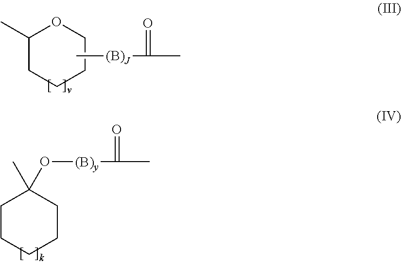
C1(C)CCCCO1.C[(B)J]C(C)=O.C1CCCCC1(C)O[(B)y]C(C)=O
